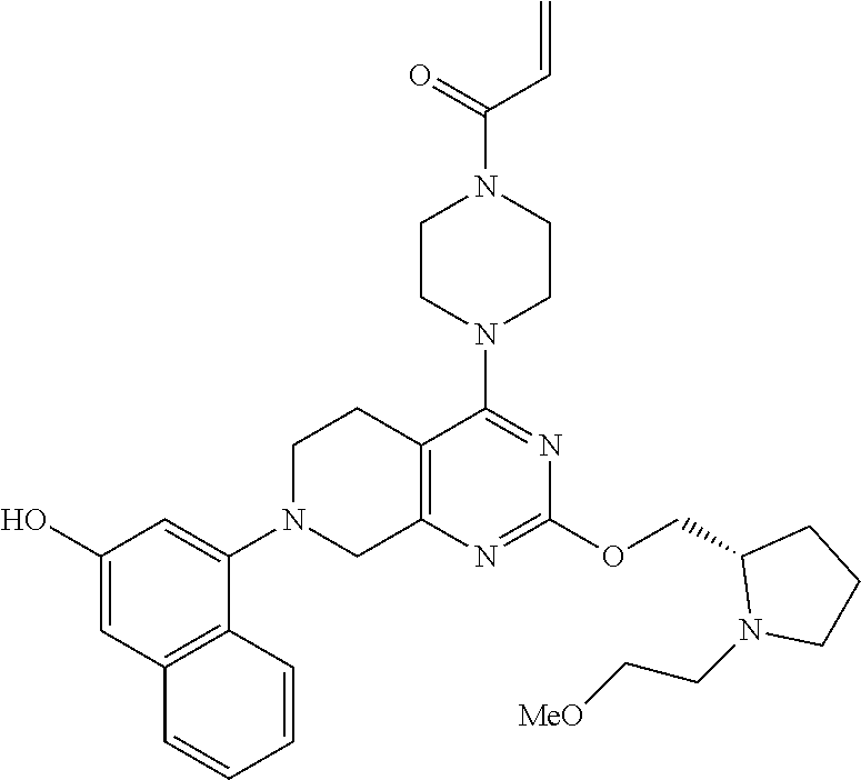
C1CN(C2=CC(O)=CC3=C2C=CC=C3)CC2=C1C(N1CCN(C(=O)C=C)CC1)=NC(OCC1N(CC[MeO])CCC1)=N2
